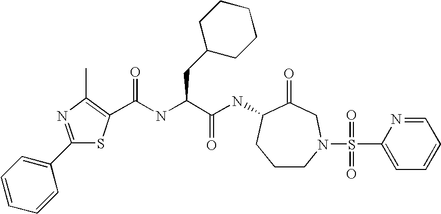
C1CN(S(C2=CC=CC=N2)(=O)=O)CC(=O)C(NC(C(CC2CCCCC2)NC(=O)C2=C(C)N=C(C3=CC=CC=C3)S2)=O)C1
